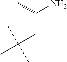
C(N)(C)CC(C)(C)C
